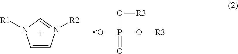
P([O-])(O[R3])(O[R3])=O.C1=CN([R2])=CN1[R1]
